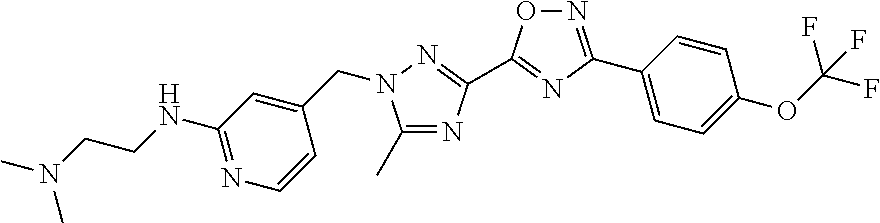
N1=C(C2=CC=C(OC(F)(F)F)C=C2)N=C(C2=NN(CC3=CC(NCCN(C)C)=NC=C3)C(C)=N2)O1
